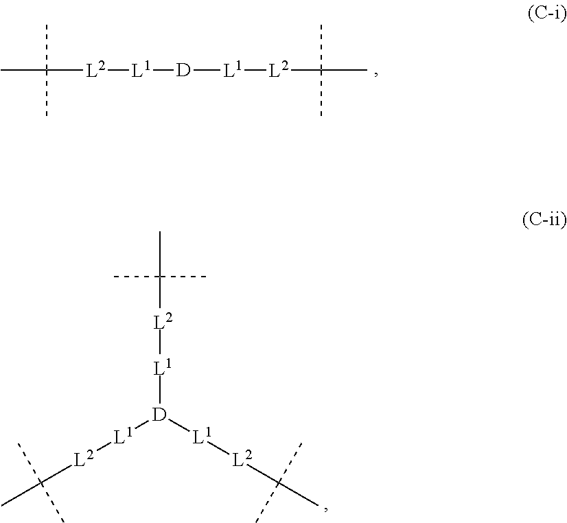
CC([L2][L1][D][L1][L2]C(C)(C)C)(C)C.[L1]([D]([L1][L2]C(C)(C)C)[L1][L2]C(C)(C)C)[L2]C(C)(C)C
